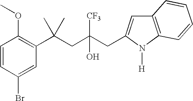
C1=CC(Br)=CC(C(CC(CC2=CC3=C(C=CC=C3)N2[H])([CF3])O)(C)C)=C1OC
